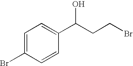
C1=C(Br)C=CC(C(CCBr)O)=C1
